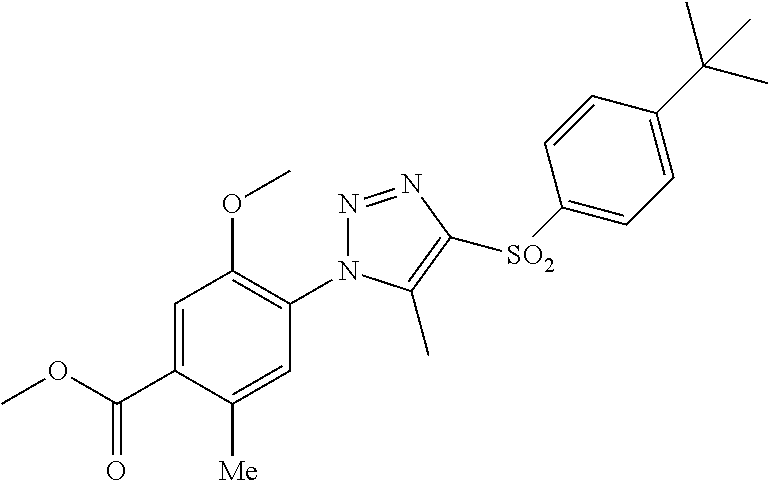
N1=NC([SO2]C2=CC=C(C(C)(C)C)C=C2)=C(C)N1C1=C(OC)C=C(C(OC)=O)C([Me])=C1
